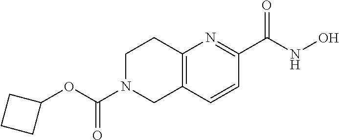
C12=C(C=CC(C(NO)=O)=N1)CN(C(OC1CCC1)=O)CC2
